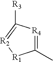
C1(C)=[R4]C([R3])=[R2][R1]1
